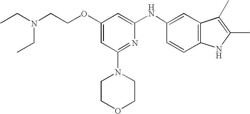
O(C1=CC(N2CCOCC2)=NC(NC2=CC3=C(C=C2)NC(C)=C3C)=C1)CCN(CC)CC
